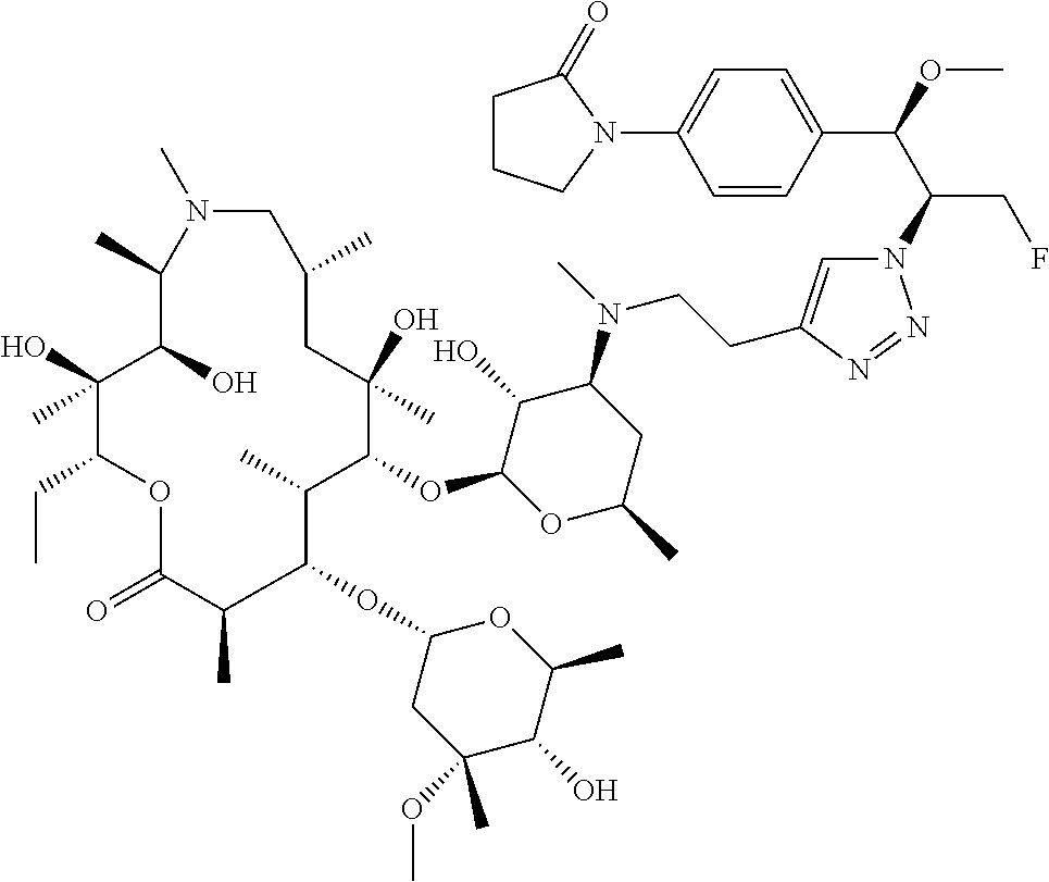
N1=NN(C(C(C2=CC=C(N3C(=O)CCC3)C=C2)OC)CF)C=C1CCN(C1C(O)C(OC2C(C)C(OC3CC(OC)(C)C(O)C(C)O3)C(C)C(=O)OC(CC)C(O)(C)C(O)C(C)N(C)CC(C)CC2(O)C)OC(C)C1)C
